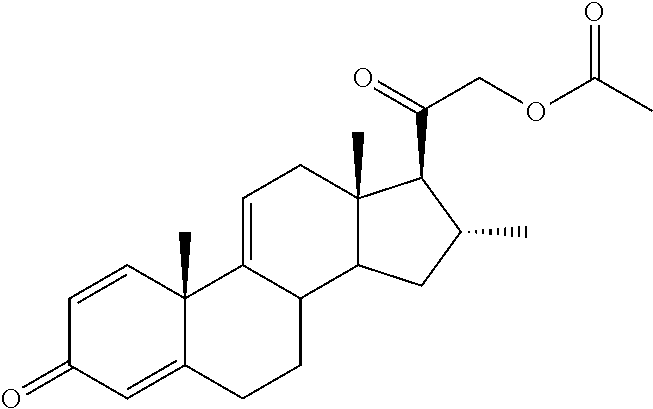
C1=CC2(C)C(=CC1=O)CCC1C2=CCC2(C)C1CC(C)C2C(=O)COC(C)=O
